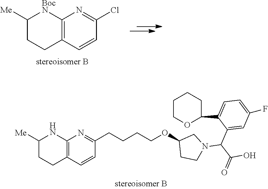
C12=C(C=CC(CCCCOC3CCN(C(C(=O)O)C4=CC(F)=CC=C4C4OCCCC4)C3)=N1)CCC([Me])N2.C12=C(C=CC(Cl)=N1)CCC([Me])[BocN]2
